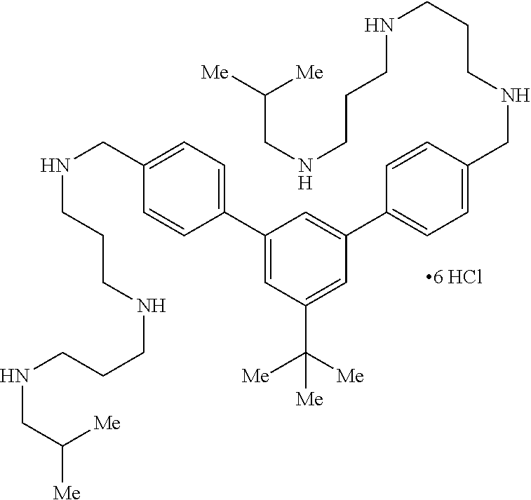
[Me]C([Me])CNCCCNCCCNCC1=CC=C(C2=CC(C3=CC=C(CNCCCNCCCNCC([Me])[Me])C=C3)=CC(C([Me])([Me])[Me])=C2)C=C1
